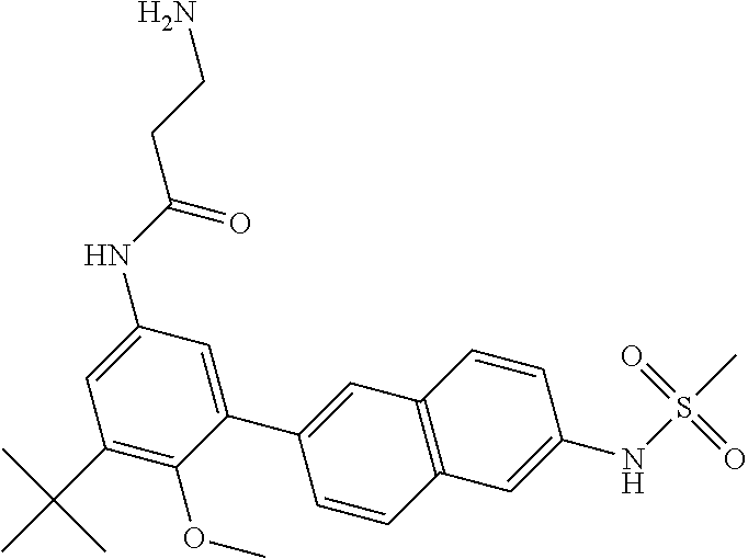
C1(C2=CC3=C(C=C2)C=C(NS(=O)(=O)C)C=C3)=CC(NC(CCN)=O)=CC(C(C)(C)C)=C1OC
